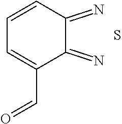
C1(=N)C(=N)C(C=O)=CC=C1.S
